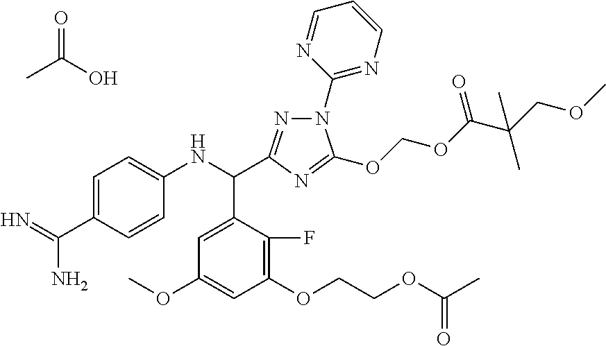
C1=C(C(=N)N)C=CC(NC(C2=CC(OC)=CC(OCCOC(=O)C)=C2F)C2=NN(C3=NC=CC=N3)C(OCOC(=O)C(COC)(C)C)=N2)=C1.O=C(O)C
